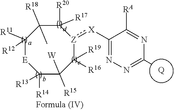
C1([R16])([R19])[Z](:[X]C2=NN=C([Q])N=C2[RA])C([R20])([R17])C([R18])(C)C([R11])([R12])[E]C([R14])([R13])C1([R15])[W]
